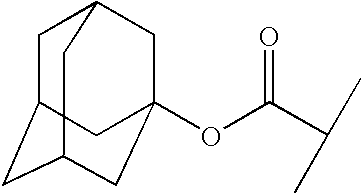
C1C2CC3CC(OC(C(C)C)=O)(CC1C3)C2
